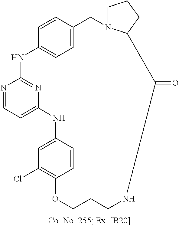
N1=CC=C2N=C1NC1=CC=C(C=C1)CN1CCCC1C(=O)NCCCOC1=C(Cl)C=C(N2)C=C1
